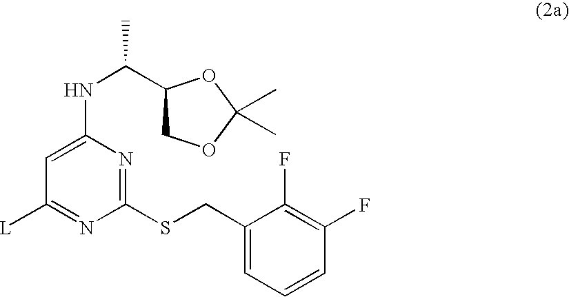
C1(CSC2=NC(NC(C3COC(C)(C)O3)C)=CC([L])=N2)=CC=CC(F)=C1F
